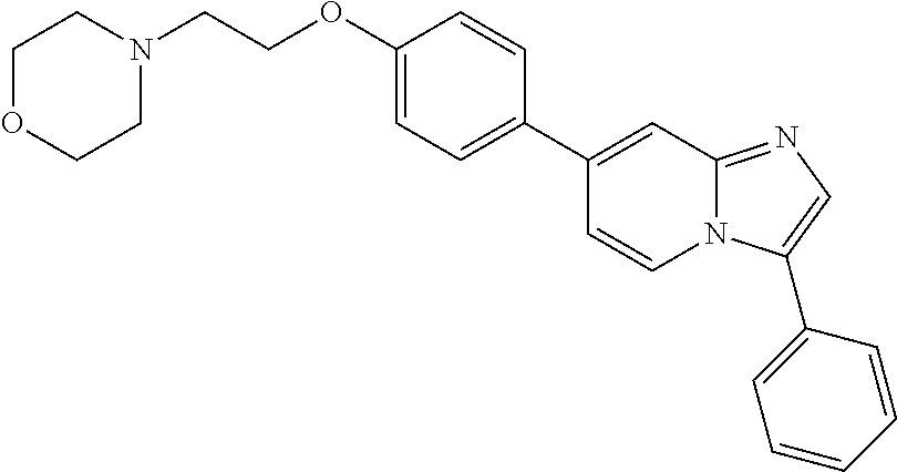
C1(C2=CC=C(OCCN3CCOCC3)C=C2)=CC2=NC=C(C3=CC=CC=C3)N2C=C1
